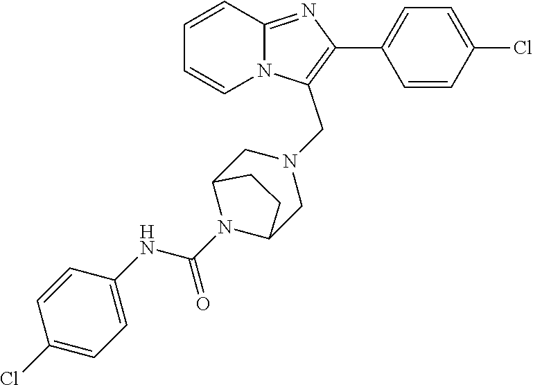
C1=CC=CN2C1=NC(C1=CC=C(Cl)C=C1)=C2CN1CC2N(C(NC3=CC=C(Cl)C=C3)=O)C(C1)CC2
